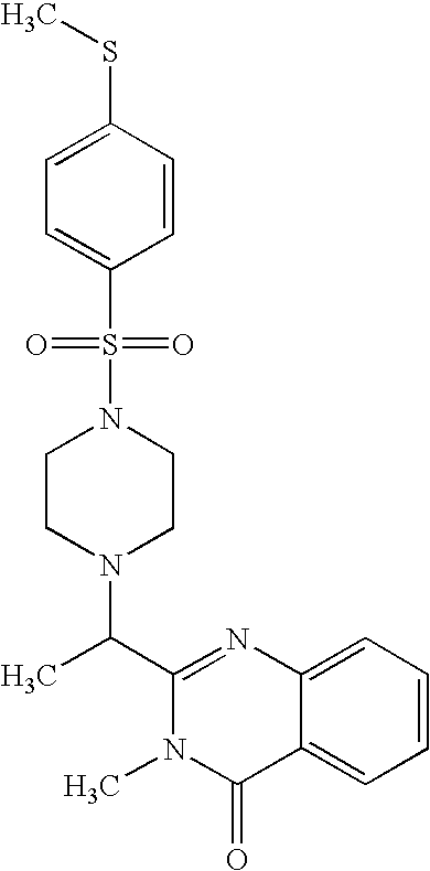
C(C)(N1CCN(S(=O)(=O)C2=CC=C(SC)C=C2)CC1)C1=NC2=CC=CC=C2C(=O)N1C
